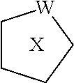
C1CCC[W]1.[X]
